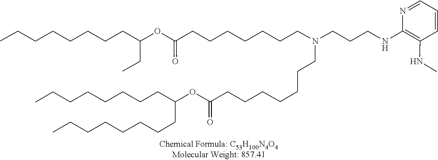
O(C(=O)CCCCCCCN(CCCCCCCC(OC(CC)CCCCCCCC)=O)CCCNC1=C(NC)C=CC=N1)C(CCCCCCCC)CCCCCCCC
